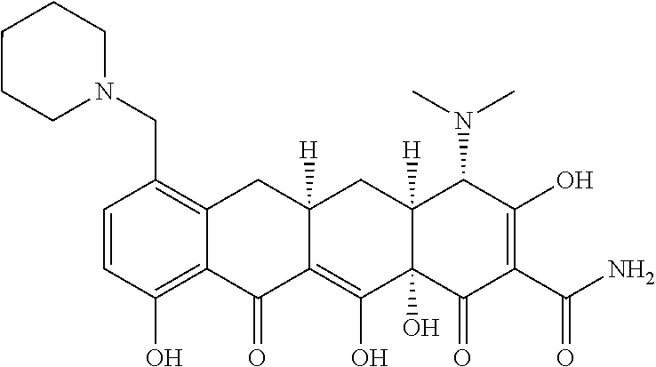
C1=CC(O)=C2C(=C1CN1CCCCC1)CC1([H])C(=C(O)C3(O)C([H])(C1)C(N(C)C)C(O)=C(C(N)=O)C3=O)C2=O
